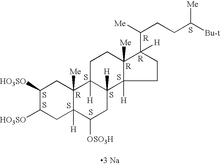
C1([HO3SO])C([HO3SO])CC2([H])C([Me])(C1)C1([H])C([H])(CC2[OSO3H])C2([H])C([Me])(CC1)C(C(CCC([Bu-t])[Me])[Me])([H])CC2.S.S.S.S.S.S.S.S.[R].[R].[R].[R].[3 Na]
